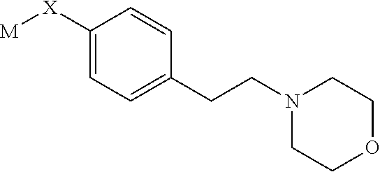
C1=C([X][M])C=CC(CCN2CCOCC2)=C1
